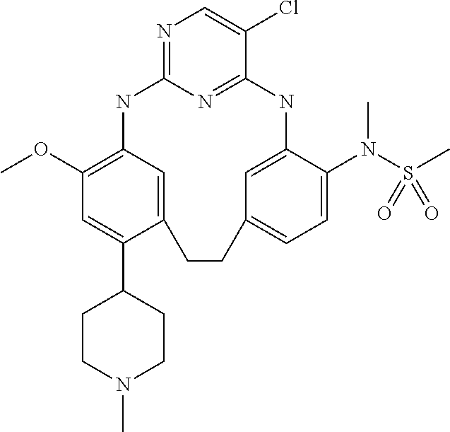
N1=C2N=C(C(Cl)=C1)NC1=CC(=CC=C1N(S(C)(=O)=O)C)CCC1=CC(=C(OC)C=C1C1CCN(C)CC1)N2
